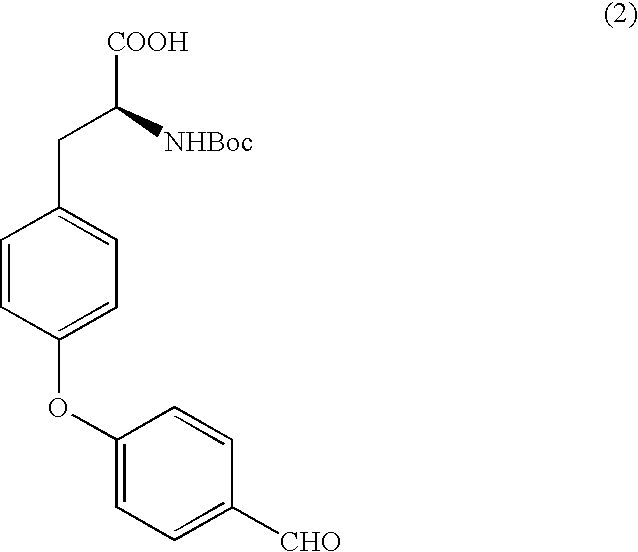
[COOH]C([NHBoc])CC1=CC=C(OC2=CC=C([CHO])C=C2)C=C1
